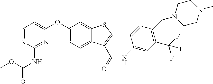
C1=NC(NC(=O)OC)=NC(OC2=CC=C3C(=C2)SC=C3C(=O)NC2=CC(C(F)(F)F)=C(CN3CCN(C)CC3)C=C2)=C1
